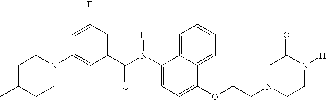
C1=C2C(=CC=C1)C(OCCN1CCN([H])C(=O)C1)=CC=C2N(C(C1=CC(F)=CC(N2CCC(C)CC2)=C1)=O)[H]
